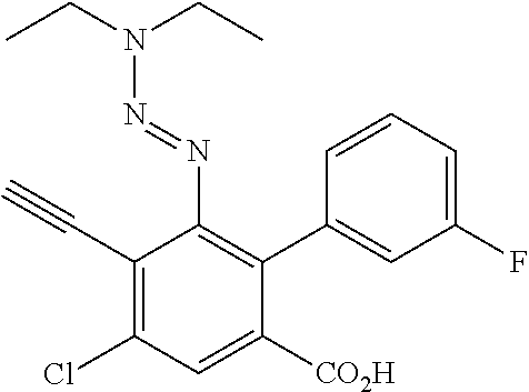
C1(C#C)=C(Cl)C=C([CO2H])C(C2=CC(F)=CC=C2)=C1N=NN(CC)CC
